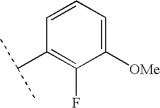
C1(C(C)C)=C(F)C([OMe])=CC=C1
